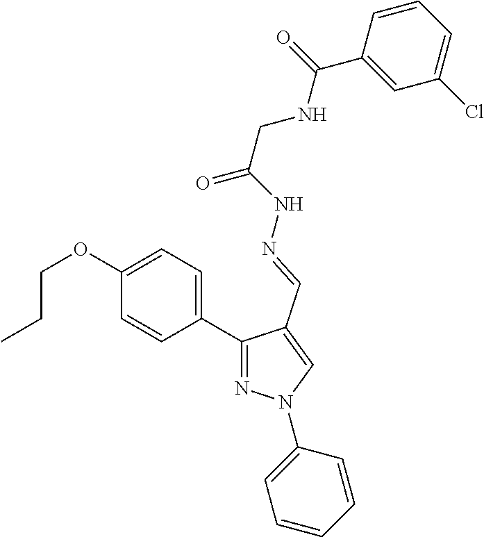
C1(C2=NN(C3=CC=CC=C3)C=C2C=NNC(=O)CNC(=O)C2=CC(Cl)=CC=C2)=CC=C(OCCC)C=C1
